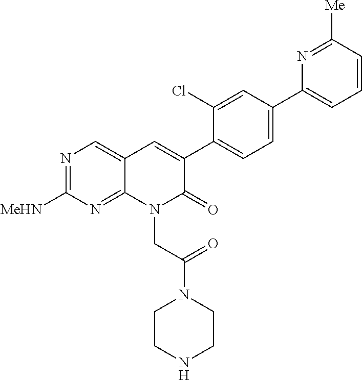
N1=C([MeHN])N=C2C(=C1)C=C(C1=CC=C(C3=CC=CC([Me])=N3)C=C1Cl)C(=O)N2CC(N1CCNCC1)=O
